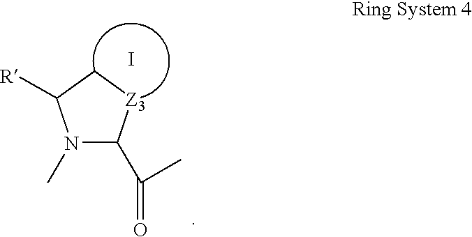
N1(C)C(C(C)=O)[Z3]CC1[R].I
